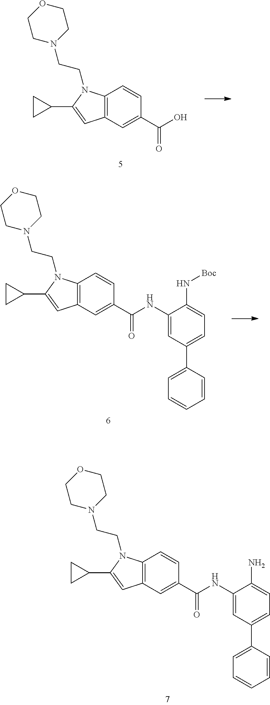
C12=C(C=C(C(NC3=CC(C4=CC=CC=C4)=CC=C3N)=O)C=C1)C=C(C1CC1)N2CCN1CCOCC1.C12=C(C=C(C(O)=O)C=C1)C=C(C1CC1)N2CCN1CCOCC1.C12=C(C=C(C(NC3=CC(C4=CC=CC=C4)=CC=C3N[Boc])=O)C=C1)C=C(C1CC1)N2CCN1CCOCC1
